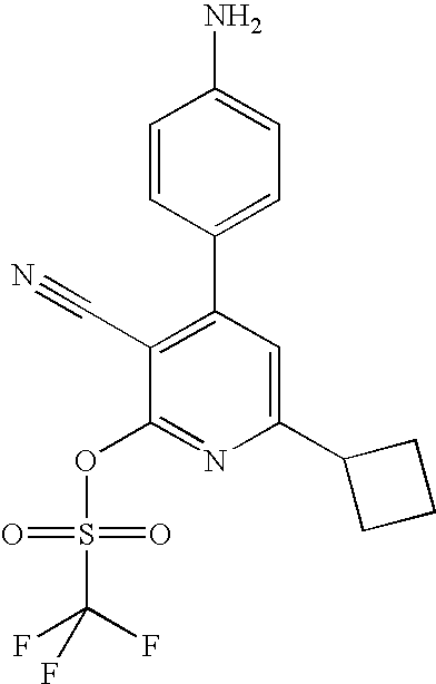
C1=CC(C2=C(C#N)C(OS(C(F)(F)F)(=O)=O)=NC(C3CCC3)=C2)=CC=C1N
